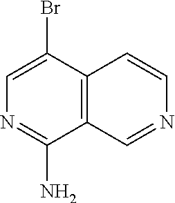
C1=C(Br)C2=C(C(N)=N1)C=NC=C2
